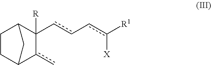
C1C2c(c)C(cc-cc([R1])[X])([R])C(C1)C2
